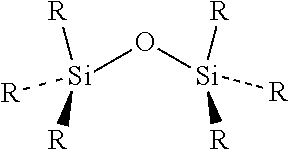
[Si](O[Si]([R])([R])[R])([R])([R])[R]
